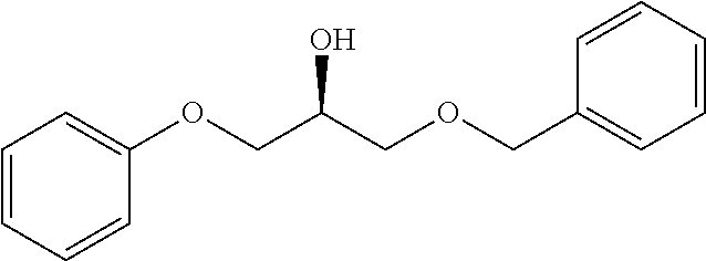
C1=CC=CC(OCC(COCC2=CC=CC=C2)O)=C1
